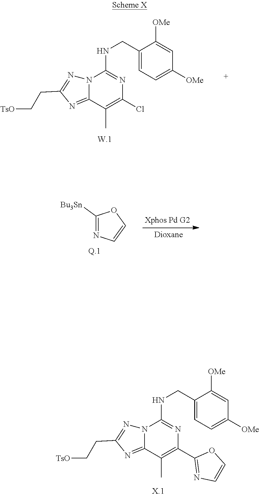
N12C(=NC(CC[TsO])=N1)C(C)=C(C1=NC=CO1)N=C2NCC1=CC=C([OMe])C=C1[OMe].N12C(=NC(CC[TsO])=N1)C(C)=C(Cl)N=C2NCC1=CC=C([OMe])C=C1[OMe].C1([Bu3Sn])=NC=CO1
